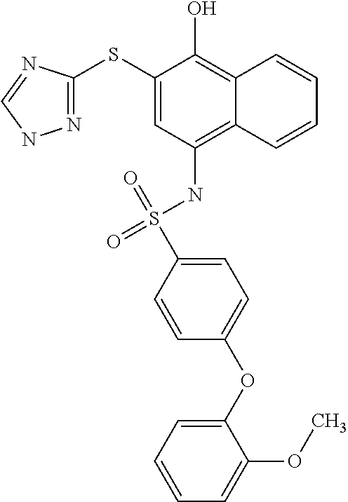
C1(SC2=NNC=N2)=CC(NS(=O)(=O)C2=CC=C(OC3=CC=CC=C3OC)C=C2)=C2C(=C1O)C=CC=C2
